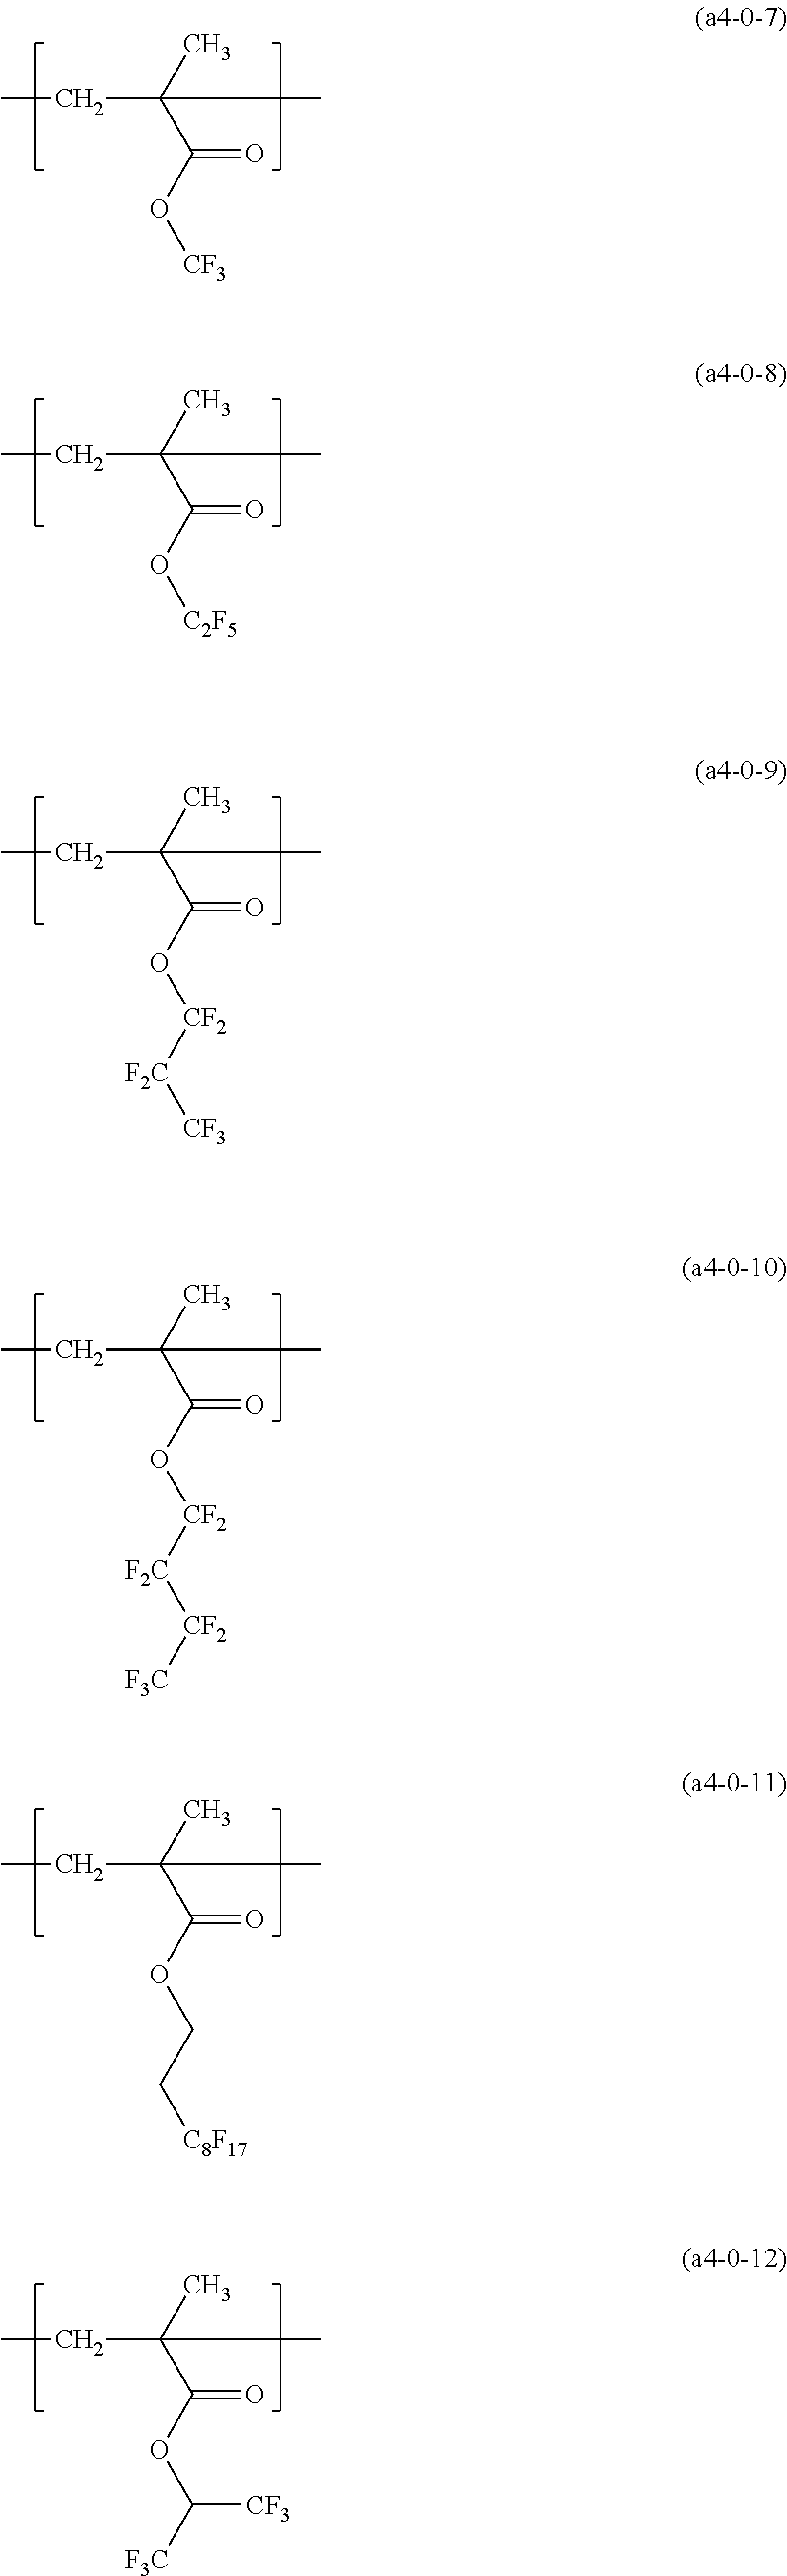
CC(C(O[CF3])=O)(C)CC.CC(C(O[C2F5])=O)(C)CC.CC(C(O[CF2][F2C][CF3])=O)(C)CC.CC(C(O[CF2][F2C][CF2][F3C])=O)(C)CC.CC(C(OCC[C8F17])=O)(C)CC.CC(C(OC([F3C])[CF3])=O)(C)CC
